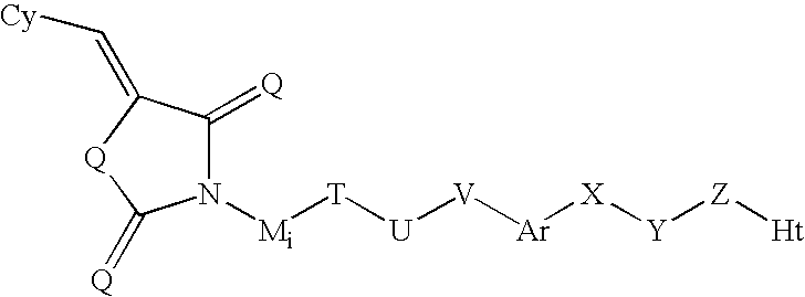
N1([Mi][T][U][V][Ar][X][Y][Z][Ht])C(=[Q])C(=C[Cy])[Q]C1=[Q]
